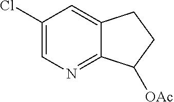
C1(Cl)=CN=C2C(=C1)CCC2[OAc]
